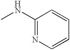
C1(NC)=NC=CC=C1
